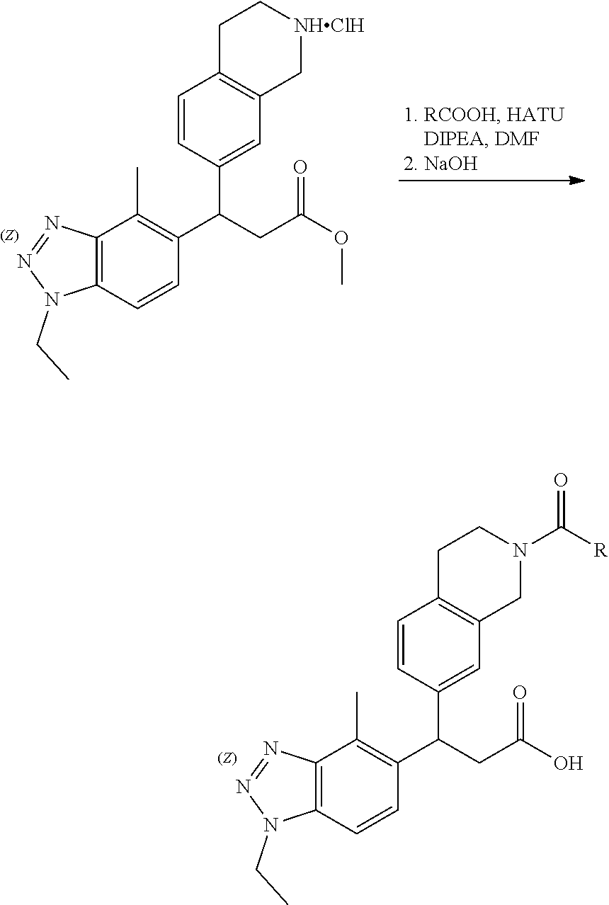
C12=C(C=CC(C(CC(OC)=O)C3=CC4=C(C=C3)CC[NHClH]C4)=C1C)N(CC)N=N2.C12=C(C=CC(C(CC(O)=O)C3=CC4=C(C=C3)CCN(C([R])=O)C4)=C1C)N(CC)N=N2
